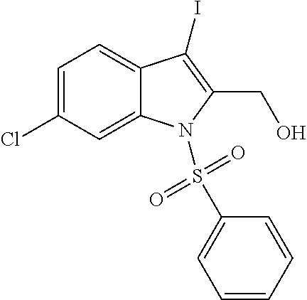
C12=CC=C(Cl)C=C1N(S(C1=CC=CC=C1)(=O)=O)C(CO)=C2I
